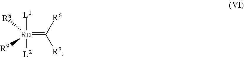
[Ru](=C([R6])[R7])([L1])([L2])([R8])[R9]
